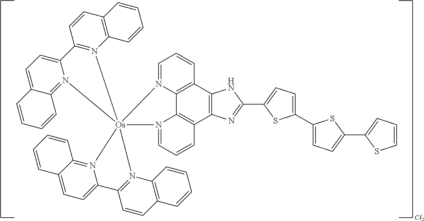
C1=N2C3=C(C=C1)C1=C(C4=C3N(=CC=C4)[Os]234(N2=C(C=CC5=C2C=CC=C5)C2=CC=C5C(=N23)C=CC=C5)N2=C3C(=CC=C2C2=N4C4=C(C=C2)C=CC=C4)C=CC=C3)N=C(C2=CC=C(C3=CC=C(C4=CC=CS4)S3)S2)N1
